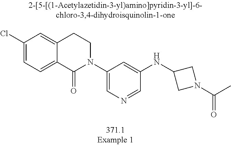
C1(Cl)=CC=C2C(=C1)CCN(C1=CN=CC(NC3CN(C(C)=O)C3)=C1)C2=O
